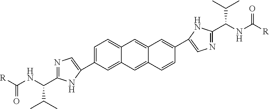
C1=C(C2=CN=C(C(NC([R])=O)C(C)C)N2)C=C2C(=C1)C=C1C(=C2)C=CC(C2=CN=C(C(NC([R])=O)C(C)C)N2)=C1
